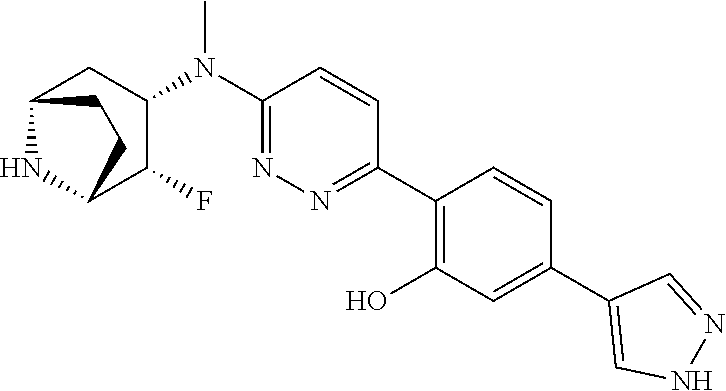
C1(C2=NN=C(N(C3CC4NC(C3F)CC4)C)C=C2)=C(O)C=C(C2=CNN=C2)C=C1
